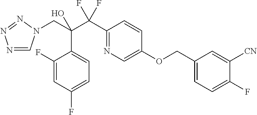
N1=CN(CC(C(C2=NC=C(OCC3=CC=C(F)C([CN])=C3)C=C2)(F)F)(O)C2=CC=C(F)C=C2F)N=N1
